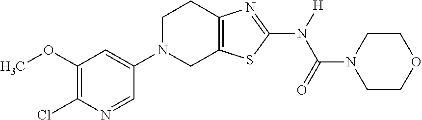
C1(OC)=C(Cl)N=CC(N2CC3=C(CC2)N=C(N([H])C(=O)N2CCOCC2)S3)=C1
